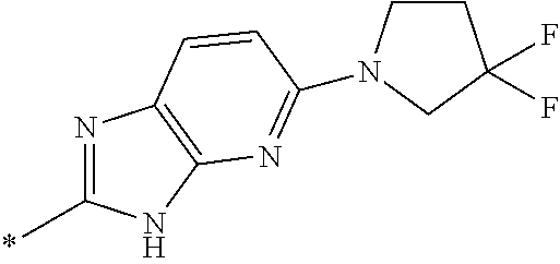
N1=C(C)NC2=C1C=CC(N1CCC(F)(F)C1)=N2
